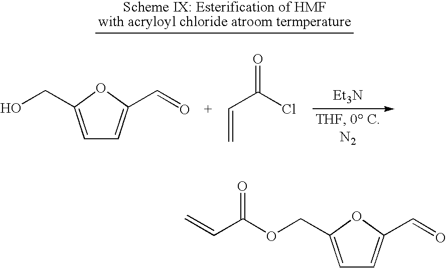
C1=C(COC(=O)C=C)OC(C=O)=C1.C1=C(CO)OC(C=O)=C1.C=CC(Cl)=O.[Et3N]
